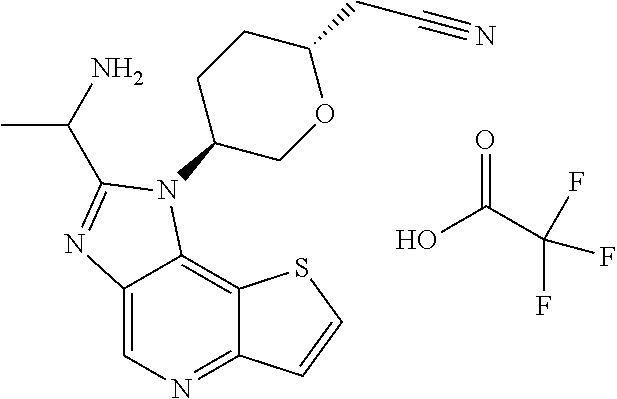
C12=CN=C3C(=C1N(C1CCC(CC#N)OC1)C(C(N)C)=N2)SC=C3.OC(=O)C(F)(F)F
